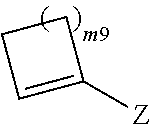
C1([Z])=CCC1
